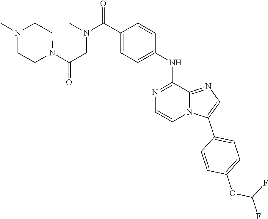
C(OC1=CC=C(C2=CN=C3N2C=CN=C3NC2=CC=C(C(N(C)CC(=O)N3CCN(C)CC3)=O)C(C)=C2)C=C1)(F)F
